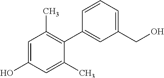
OC1=CC(C)=C(C2=CC(CO)=CC=C2)C(C)=C1
